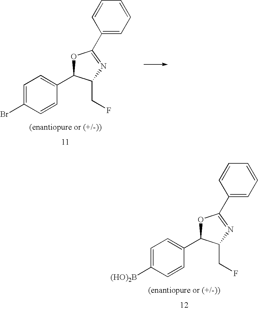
C1=C(Br)C=CC(C2OC(C3=CC=CC=C3)=NC2CF)=C1.C1=C([(HO)2B])C=CC(C2OC(C3=CC=CC=C3)=NC2CF)=C1
